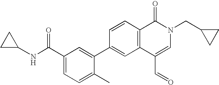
C1=C(C2=CC3=C(C=C2)C(=O)N(CC2CC2)C=C3C=O)C(C)=CC=C1C(NC1CC1)=O
